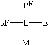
[pF][L]([pF])([E])[M]
